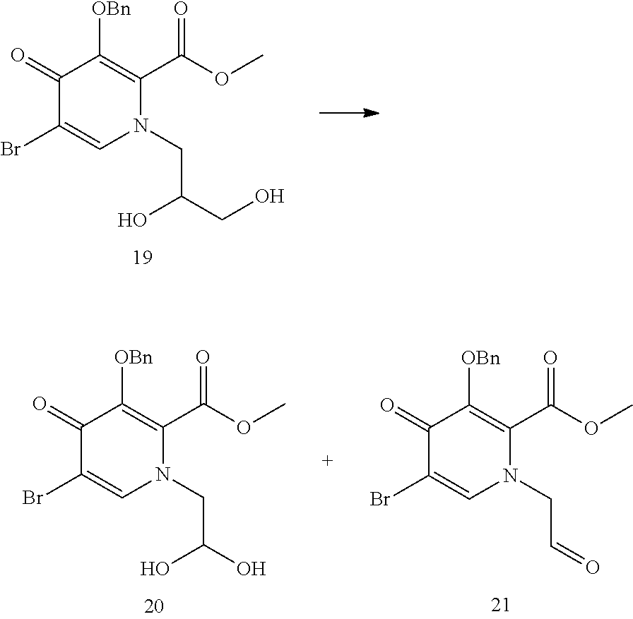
C1(=O)C(Br)=CN(CC(O)CO)C(C(OC)=O)=C1[OBn].C1(=O)C(Br)=CN(CC(O)O)C(C(OC)=O)=C1[OBn].C1(=O)C(Br)=CN(CC=O)C(C(OC)=O)=C1[OBn]
